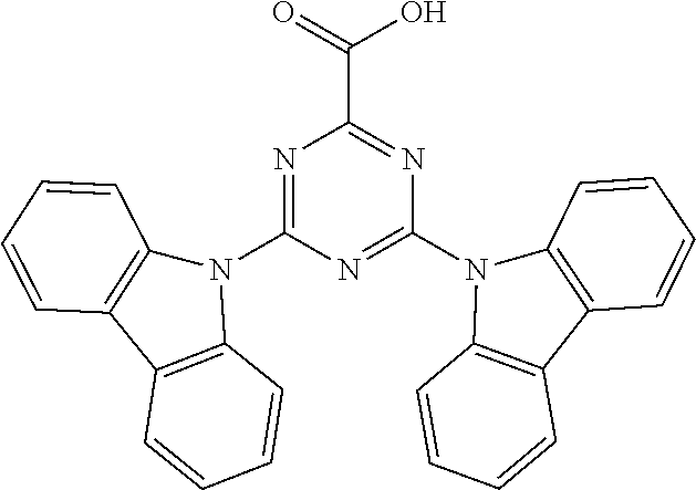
N1=C(N2C3=C(C4=C2C=CC=C4)C=CC=C3)N=C(N2C3=C(C4=C2C=CC=C4)C=CC=C3)N=C1C(O)=O
